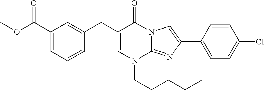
C1=C(CC2=CC(C(=O)OC)=CC=C2)C(=O)N2C(=NC(C3=CC=C(Cl)C=C3)=C2)N1CCCCC
